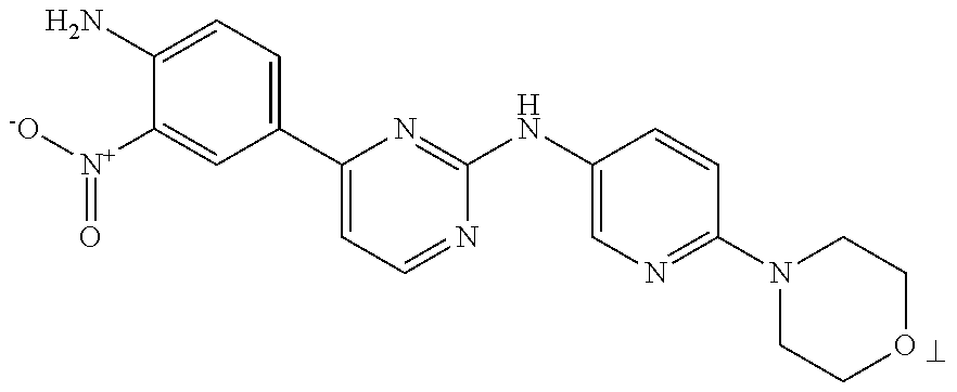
C1(N)=CC=C(C2=CC=NC(NC3=CN=C(N4CCOCC4)C=C3)=N2)C=C1[N+](=O)[-O]
